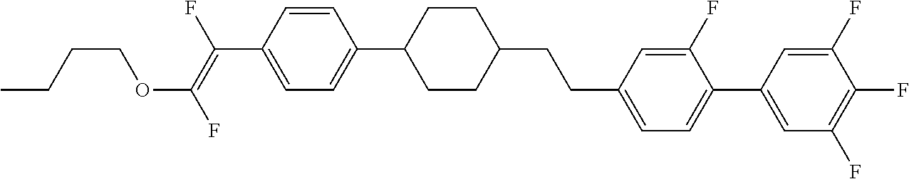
C(C1=CC=C(C2=CC(F)=C(F)C(F)=C2)C(F)=C1)CC1CCC(C2=CC=C(C(=C(F)OCCCC)F)C=C2)CC1
